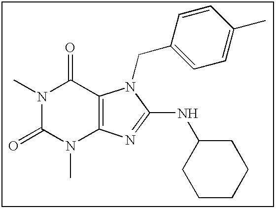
N1(C)C(=O)N(C)C2=C(C1=O)N(CC1=CC=C(C)C=C1)C(NC1CCCCC1)=N2
